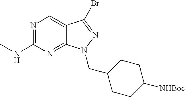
N1=C(NC)N=C2C(=C1)C(Br)=NN2CC1CCC([NHBoc])CC1
